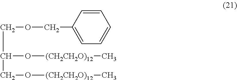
C(C(O[(CH2CH2O)12]C)CO[(CH2CH2O)12]C)OCC1=CC=CC=C1
